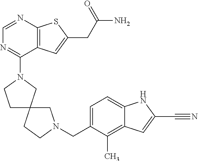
N1(C2=NC=NC3=C2C=C(CC(N)=O)S3)CC2(CC1)CN(CC1=CC=C3C(=C1C)C=C(C#N)N3)CC2
